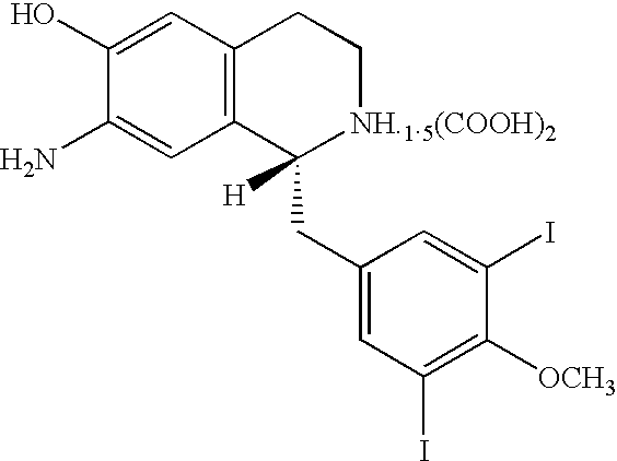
C1(O)=CC2=C(C=C1N)C(CC1=CC(I)=C([OCH3])C(I)=C1)([H])[NH.1.5(COOH)2]CC2
